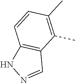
C12=C(C(C)=C(C)C=C1)C=NN2
